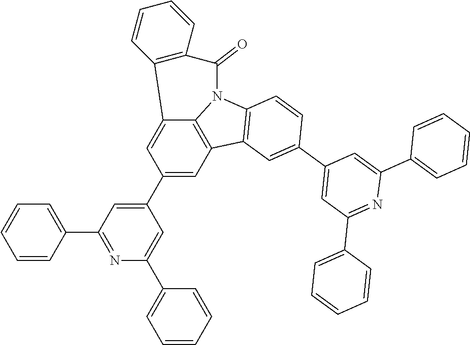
C12=CC(C3=CC(C4=CC=CC=C4)=NC(C4=CC=CC=C4)=C3)=CC3=C1N(C1=C3C=C(C3=CC(C4=CC=CC=C4)=NC(C4=CC=CC=C4)=C3)C=C1)C(=O)C1=C2C=CC=C1
